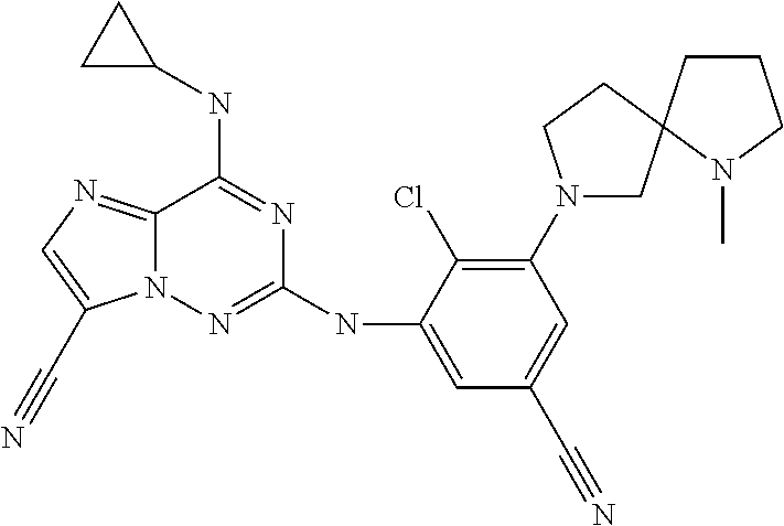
C12=NC=C(C#N)N1N=C(NC1=CC(C#N)=CC(N3CC4(CC3)CCCN4C)=C1Cl)N=C2NC1CC1
